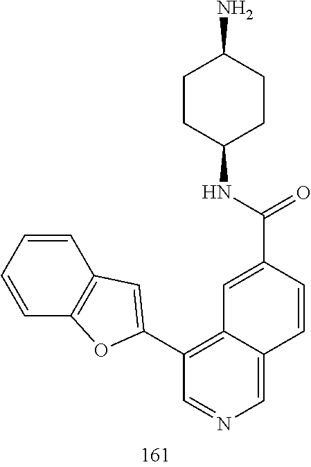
C1=CC=CC2=C1C=C(C1=C3C(=CN=C1)C=CC(C(NC1CCC(N)CC1)=O)=C3)O2
